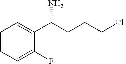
C1=CC=C(F)C(C(CCCCl)N)=C1
